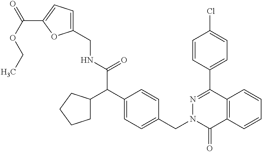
C(NC(C(C1=CC=C(CN2C(=O)C3=C(C(C4=CC=C(Cl)C=C4)=N2)C=CC=C3)C=C1)C1CCCC1)=O)C1=CC=C(C(OCC)=O)O1
